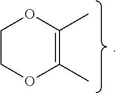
C1(C)=C(C)OCCO1
